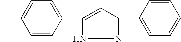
C1(C)=CC=C(C2=CC(C3=CC=CC=C3)=NN2)C=C1
